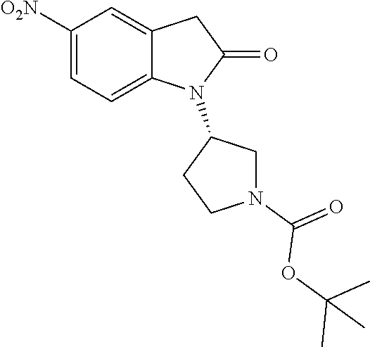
C1([O2N])=CC=C2C(=C1)CC(=O)N2C1CCN(C(=O)OC(C)(C)C)C1
